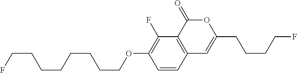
C1=CC2=C(C(F)=C1OCCCCCCCCF)C(=O)OC(CCCCF)=C2
